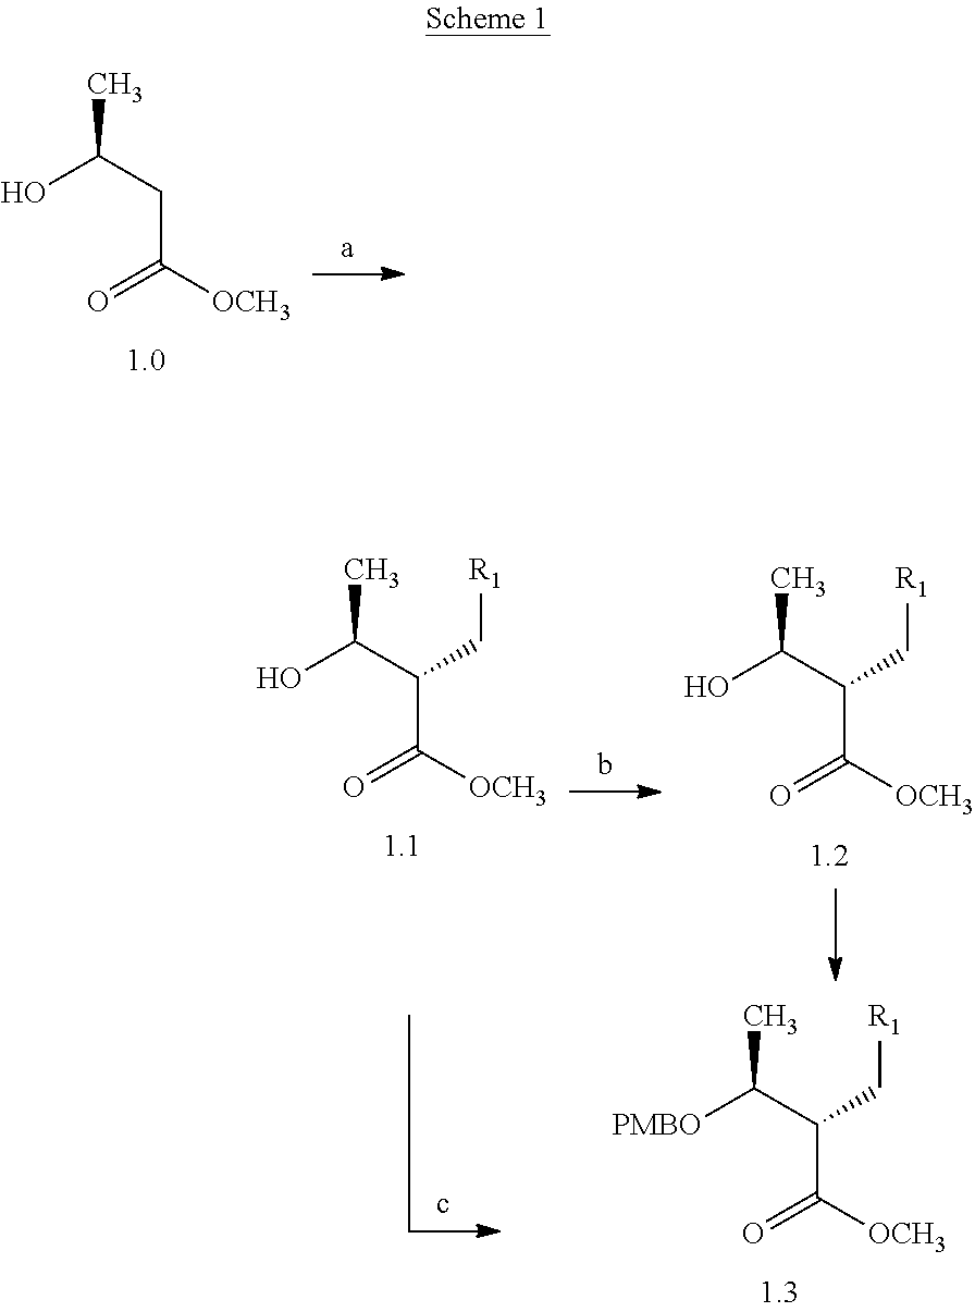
CC(CC([OCH3])=O)O.CC(C(C([OCH3])=O)C[R1])O.CC(C(C([OCH3])=O)C[R1])O.CC(C(C([OCH3])=O)C[R1])[PMBO]
